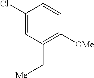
C1(Cl)=CC(C[Me])=C([OMe])C=C1
